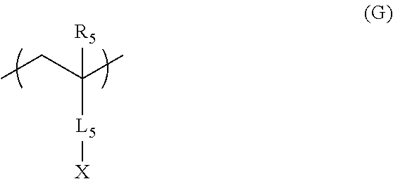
CCC(C)([R5])[L5][X]
